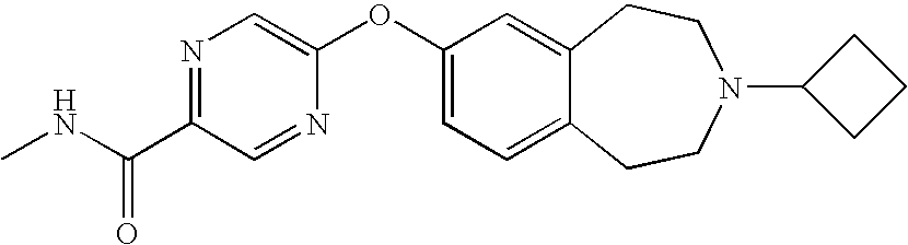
N1=C(C(NC)=O)C=NC(OC2=CC=C3C(=C2)CCN(C2CCC2)CC3)=C1
